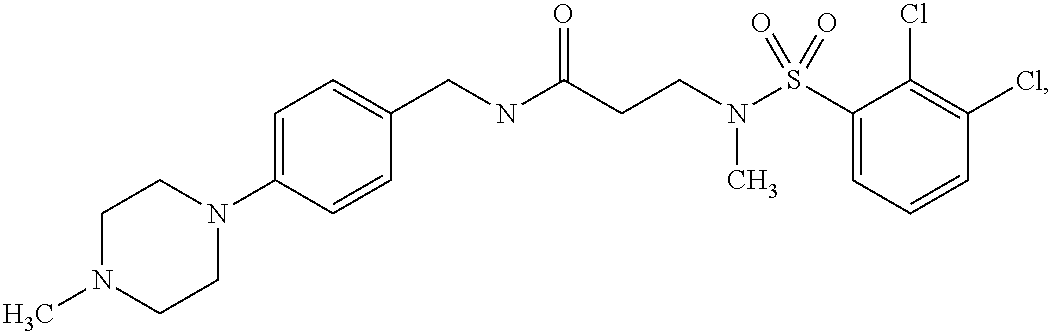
C(NC(CCN(S(C1=CC=CC(Cl)=C1Cl)(=O)=O)C)=O)C1=CC=C(N2CCN(C)CC2)C=C1
